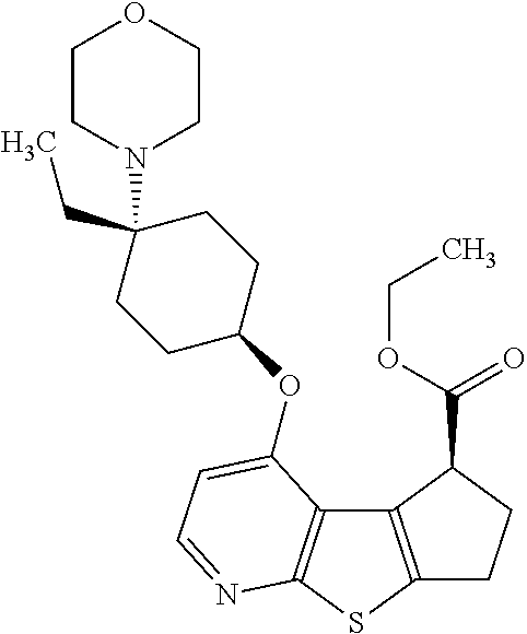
C12=C(SC3=C1C(OC1CCC(CC)(N4CCOCC4)CC1)=CC=N3)CCC2C(=O)OCC
